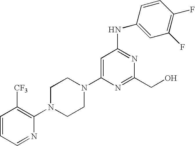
C1=CC=NC(N2CCN(C3=CC(NC4=CC(F)=C(F)C=C4)=NC(CO)=N3)CC2)=C1[CF3]
